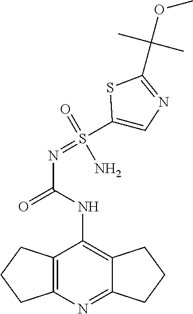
NS(=NC(=O)NC1=C2CCCC2=NC2=C1CCC2)(C1=CN=C(C(OC)(C)C)S1)=O
